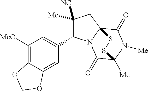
C1([Me])([NC])C(C2=CC([MeO])=C3C(=C2)OCO3)N2C3(C1)C(=O)N([Me])C([Me])(C2=O)SS3
